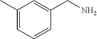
C1(C)=CC=CC(CN)=C1
